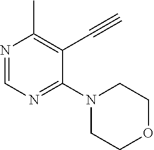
N1=CN=C(N2CCOCC2)C(C#C)=C1C
